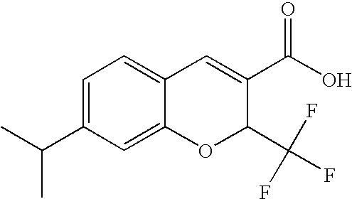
C1(C(O)=O)=CC2=CC=C(C(C)C)C=C2OC1C(F)(F)F
